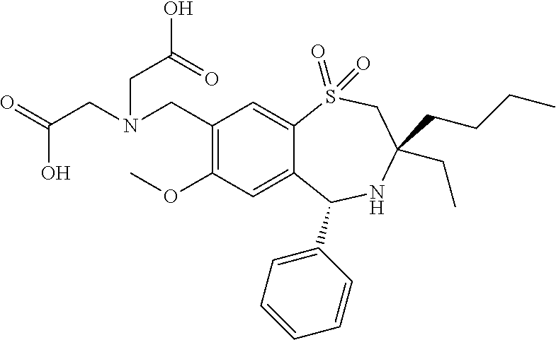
C1(CN(CC(=O)O)CC(O)=O)=C(OC)C=C2C(=C1)S(=O)(=O)CC(CCCC)(CC)NC2C1=CC=CC=C1
